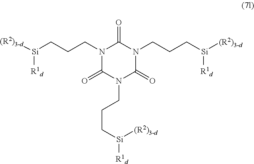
C(N1C(=O)N(CCC[Si]([(R2)3-d])[R1d])C(=O)N(CCC[Si]([R1d])[(R2)3-d])C1=O)CC[Si]([(R2)3-d])[R1d]
